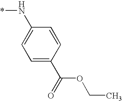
C1=C(C(OCC)=O)C=CC(N*)=C1
